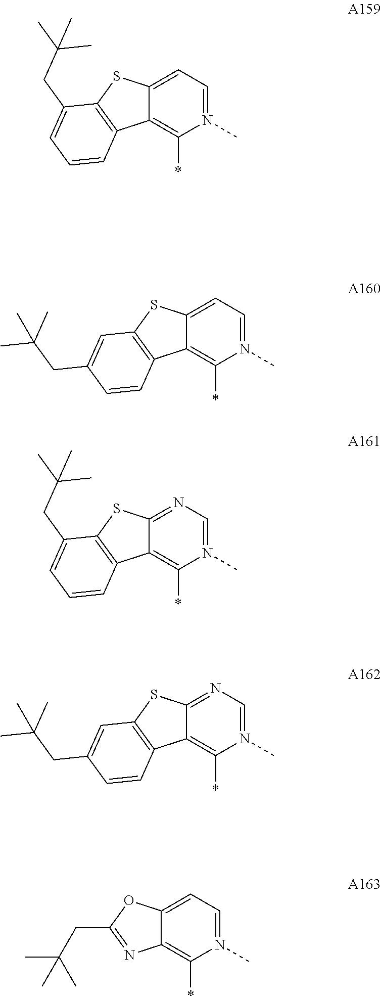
C12=CC=N(C)C(*)=C1N=C(CC(C)(C)C)O2.C12=CC=N(C)C(*)=C1C1=C(S2)C(CC(C)(C)C)=CC=C1.C12=NC=N(C)C(*)=C1C1=C(S2)C(CC(C)(C)C)=CC=C1.C12=CC=N(C)C(*)=C1C1=C(S2)C=C(CC(C)(C)C)C=C1.C12=NC=N(C)C(*)=C1C1=C(S2)C=C(CC(C)(C)C)C=C1
